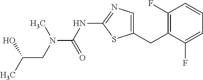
C1=C(CC2=C(F)C=CC=C2F)SC(NC(N(C)CC(C)O)=O)=N1
